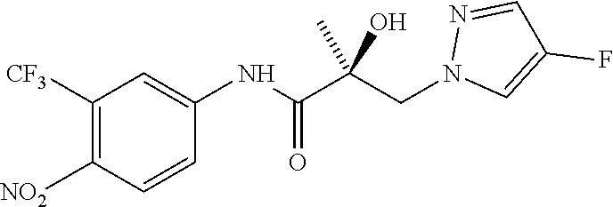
C1=CC([NO2])=C([CF3])C=C1NC(C(CN1C=C(F)C=N1)(C)O)=O
